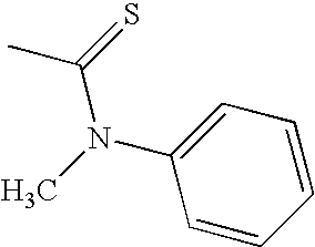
CC(=S)N(C1=CC=CC=C1)C
